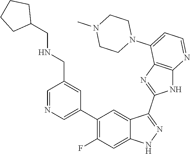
C1=NC=C(C2=C(F)C=C3C(=C2)C(C2=NC4=C(N2)N=CC=C4N2CCN(C)CC2)=NN3)C=C1CNCC1CCCC1
